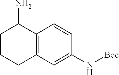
C12=C(C=C(N[Boc])C=C1)CCCC2N
